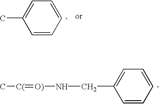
C(C1=CC=CC=C1)N[O)]=[C(]C.CC1=CC=CC=C1
